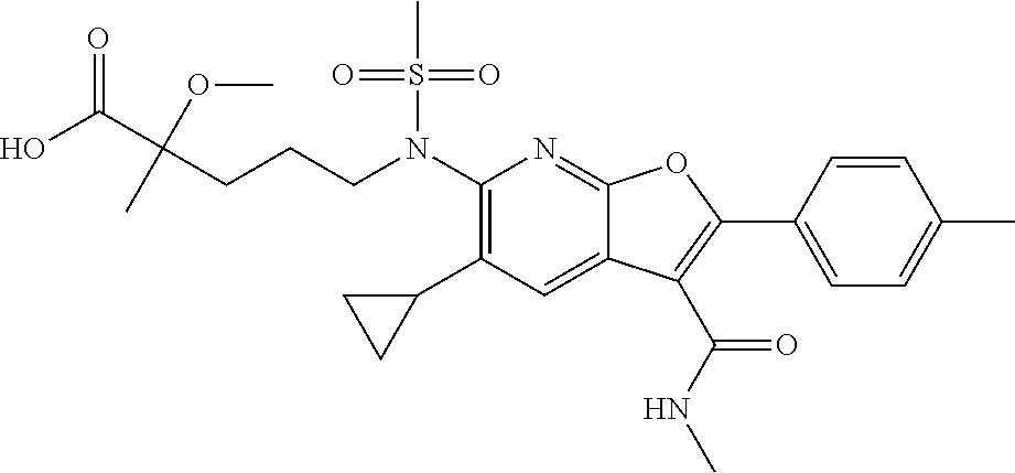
N(C1=C(C2CC2)C=C2C(=N1)OC(C1=CC=C(C)C=C1)=C2C(NC)=O)(S(C)(=O)=O)CCCC(C(O)=O)(OC)C
